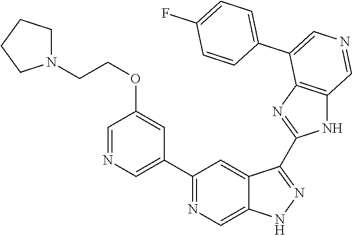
C1(C2=CN=CC(OCCN3CCCC3)=C2)=NC=C2C(=C1)C(C1=NC3=C(N1)C=NC=C3C1=CC=C(F)C=C1)=NN2
